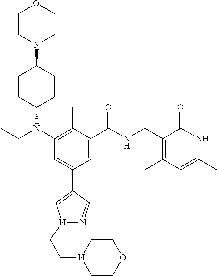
C1(C(NCC2=C(C)C=C(C)NC2=O)=O)=CC(C2=CN(CCN3CCOCC3)N=C2)=CC(N(CC)C2CCC(N(CCOC)C)CC2)=C1C
